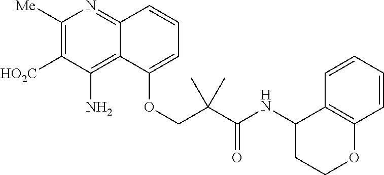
C1([Me])=C([HO2C])C(N)=C2C(=N1)C=CC=C2OCC(C(NC1CCOC2=C1C=CC=C2)=O)(C)C
